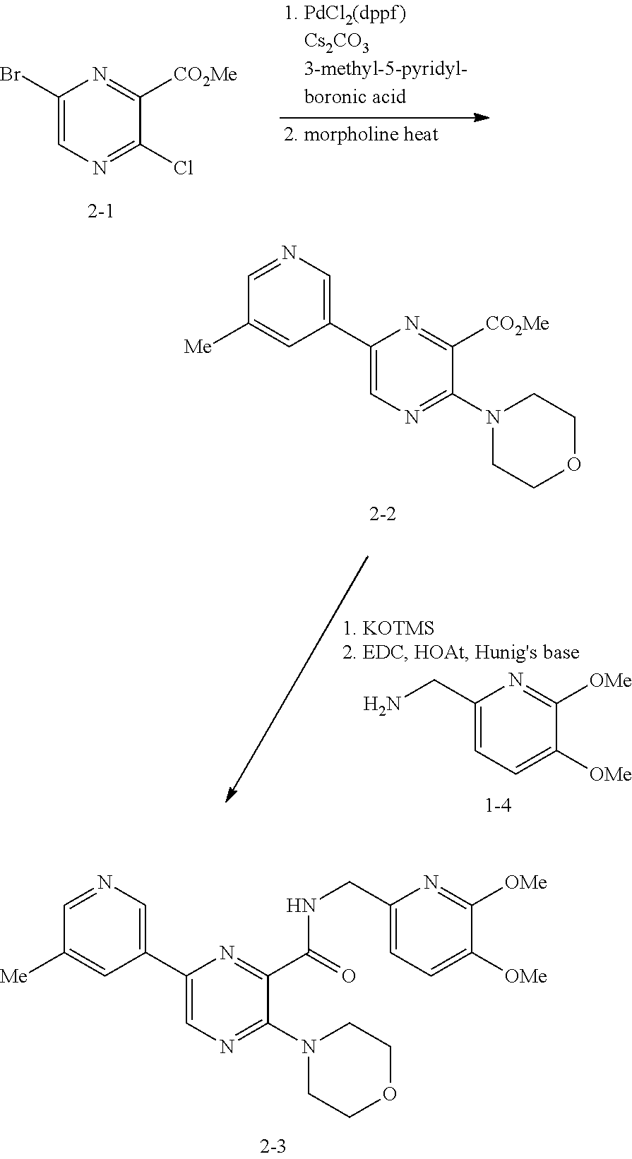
C1(C2=CN=C(N3CCOCC3)C(C(=O)NCC3=CC=C([OMe])C([OMe])=N3)=N2)=CN=CC([Me])=C1.C1(Br)=CN=C(Cl)C([CO2Me])=N1.[2-1].C1(C2=CN=C(N3CCOCC3)C([CO2Me])=N2)=CN=CC([Me])=C1.C1(CN)=CC=C([OMe])C([OMe])=N1
